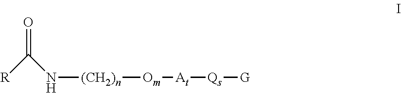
N([(CH2)n][Om][At][Qs][G])C([R])=O
